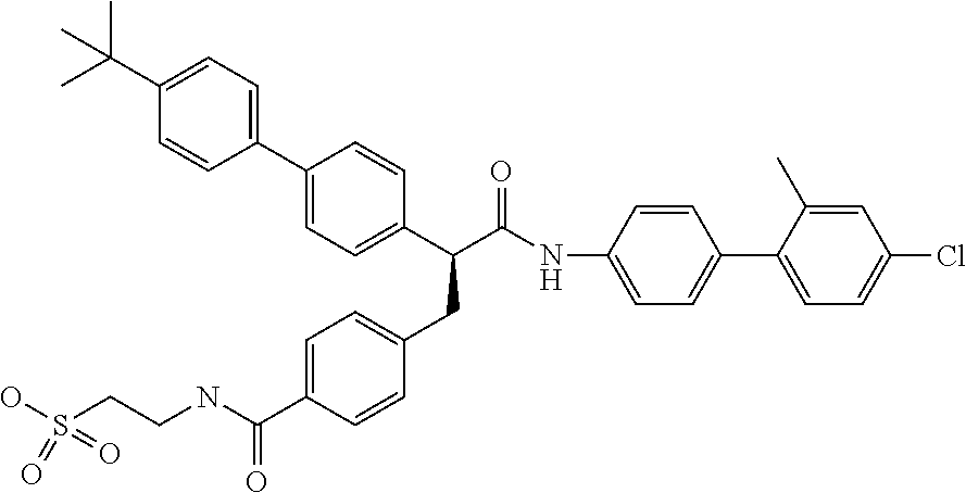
C1=C(C(NCCS(O)(=O)=O)=O)C=CC(CC(C(NC2=CC=C(C3=CC=C(Cl)C=C3C)C=C2)=O)C2=CC=C(C3=CC=C(C(C)(C)C)C=C3)C=C2)=C1
